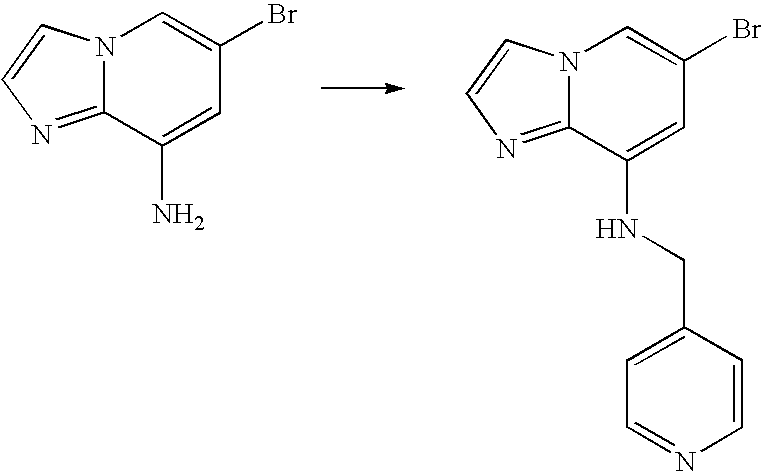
N12C(=NC=C1)C(N)=CC(Br)=C2.N12C(=NC=C1)C(NCC1=CC=NC=C1)=CC(Br)=C2
